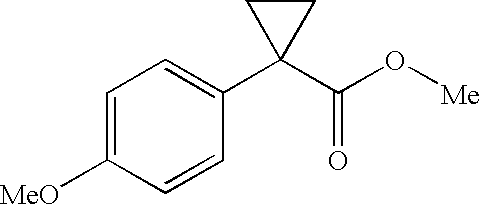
C1=C([MeO])C=CC(C2(C(O[Me])=O)CC2)=C1
